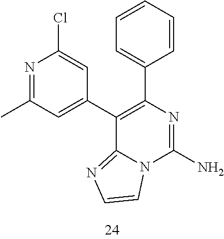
N1=C(C)C=C(C2=C(C3=CC=CC=C3)N=C(N)N3C2=NC=C3)C=C1Cl
